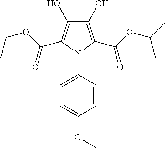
C1(O)=C(C(OC(C)C)=O)N(C2=CC=C(OC)C=C2)C(C(OCC)=O)=C1O
